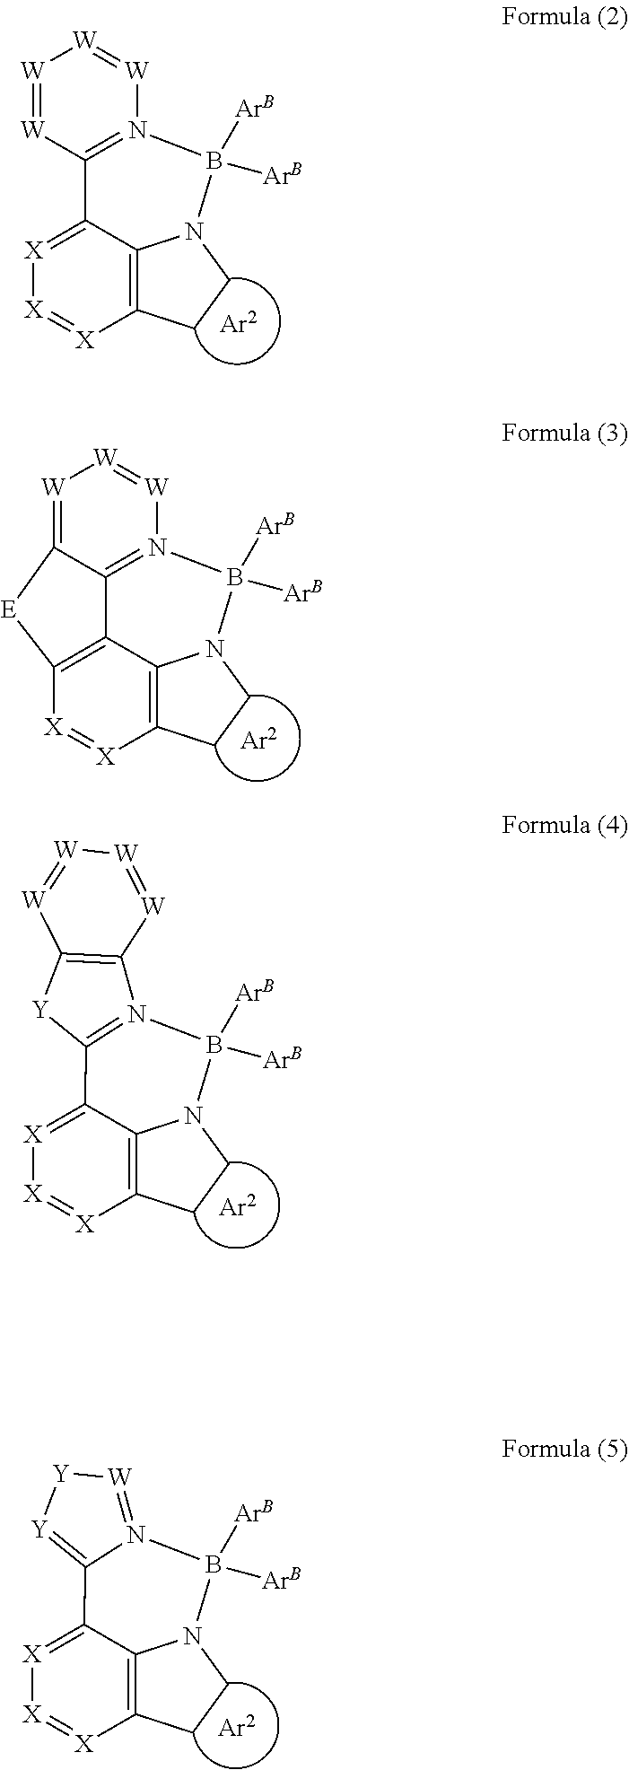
[W]1=[W]C2=N([W]=[W]1)B([ArB])([ArB])N1C3=C([X]=[X][X]=C23)CC1.[W]1=C2C3=N([W]=[W]1)B([ArB])([ArB])N1C4=C([X]=[X]C(=C34)[E]2)CC1.N12=C(C3=[X][X]=[X]C4=C3N(CC4)B1([ArB])[ArB])[Y]C1=C2[W]=[W][W]=[W]1.N12=[W][Y][Y]=C1C1=[X][X]=[X]C3=C1N(CC3)B2([ArB])[ArB]
